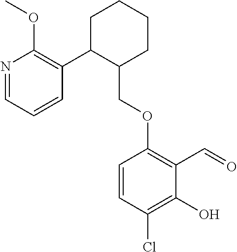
C1C(C2=C(OC)N=CC=C2)C(COC2=C(C=O)C(O)=C(Cl)C=C2)CCC1
